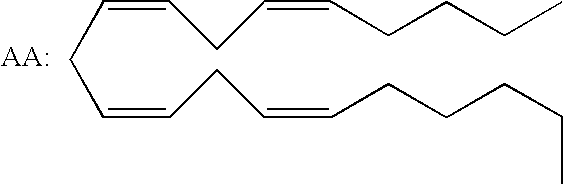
C(CC=CCC=CCCCCC)=CCC=CCCCC
